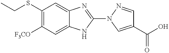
S(C1=C([F3CO])C=C2C(=C1)N=C(N1C=C(C(=O)O)C=N1)N2)CC
